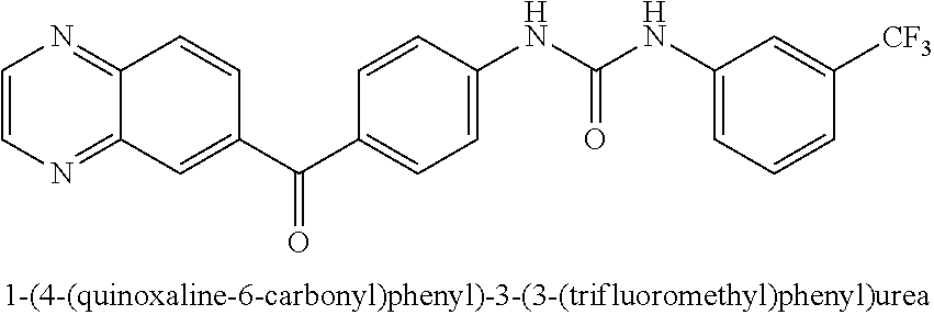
C1=CN=C2C(=N1)C=C(C(=O)C1=CC=C(NC(=O)NC3=CC=CC([CF3])=C3)C=C1)C=C2
